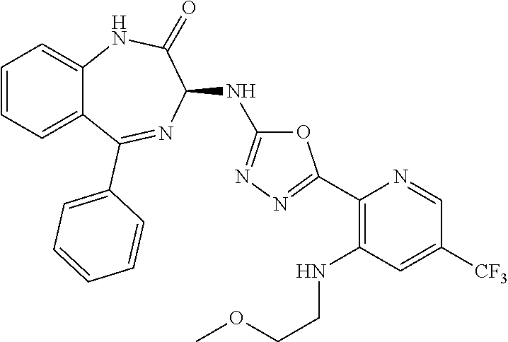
O1C(NC2C(=O)NC3=CC=CC=C3C(C3=CC=CC=C3)=N2)=NN=C1C1=C(NCCOC)C=C([CF3])C=N1
